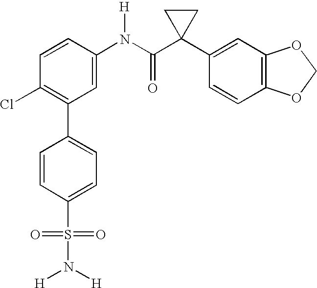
C1(N(C(C2(C3=CC4=C(C=C3)OCO4)CC2)=O)[H])=CC(C2=CC=C(S(=O)(=O)N([H])[H])C=C2)=C(Cl)C=C1
